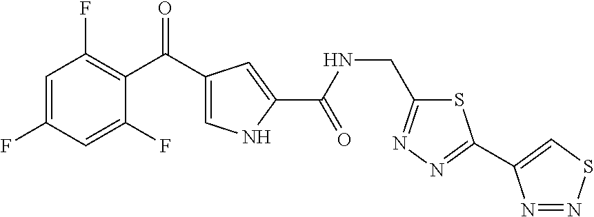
C1=C(F)C=C(F)C(C(=O)C2=CNC(C(NCC3=NN=C(C4=CSN=N4)S3)=O)=C2)=C1F
